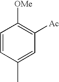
C1=CC([OMe])=C([Ac])C=C1C
